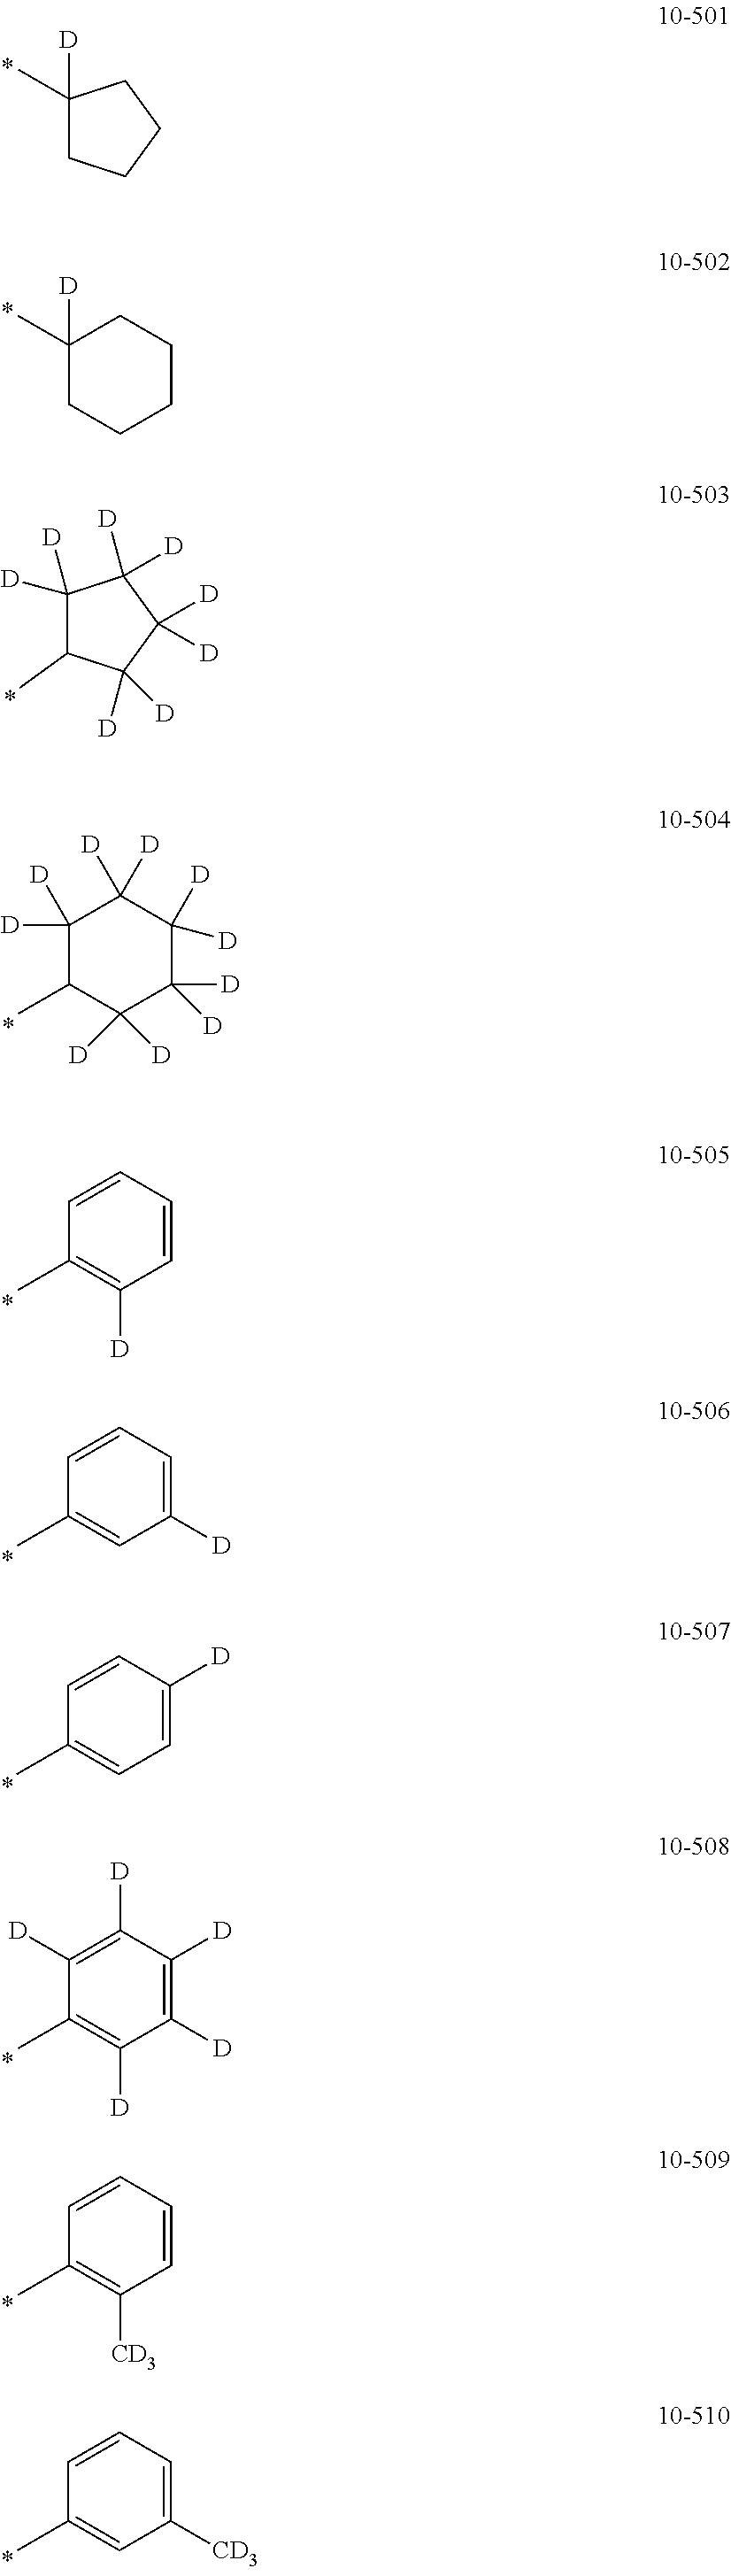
C1(C)([D])CCCC1.C1([D])([D])C(C)C([D])([D])C([D])([D])C([D])([D])C1([D])[D].C1=CC=C([D])C=C1C.C1([D])(C)CCCCC1.C1([D])([D])C(C)C([D])([D])C([D])([D])C1([D])[D].C1=CC=CC([D])=C1C.C1=CC([D])=CC=C1C.C1([D])=C([D])C([D])=C([D])C([D])=C1C.C1=CC=CC([CD3])=C1C.C1=CC=C([CD3])C=C1C
